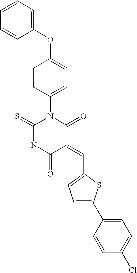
C1(OC2=CC=C(N3C(=S)NC(=O)C(=CC4=CC=C(C5=CC=C(Cl)C=C5)S4)C3=O)C=C2)=CC=CC=C1
